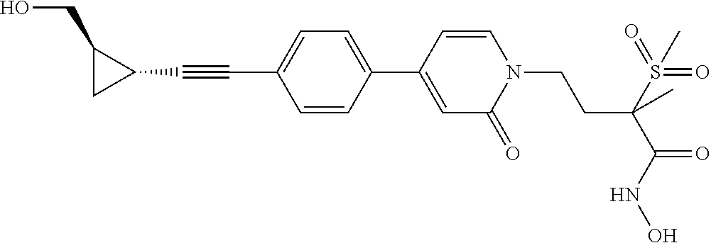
C1=CC(C2=CC=C(C#CC3C(CO)C3)C=C2)=CC(=O)N1CCC(S(=O)(=O)C)(C(=O)NO)C
